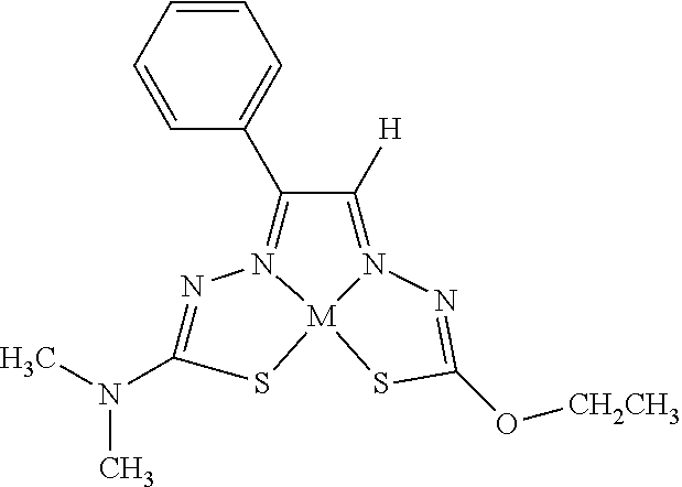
N1=C(N(C)C)S[M]23N1=C(C1=CC=CC=C1)C([H])=N2N=C(O[CH2CH3])S3
